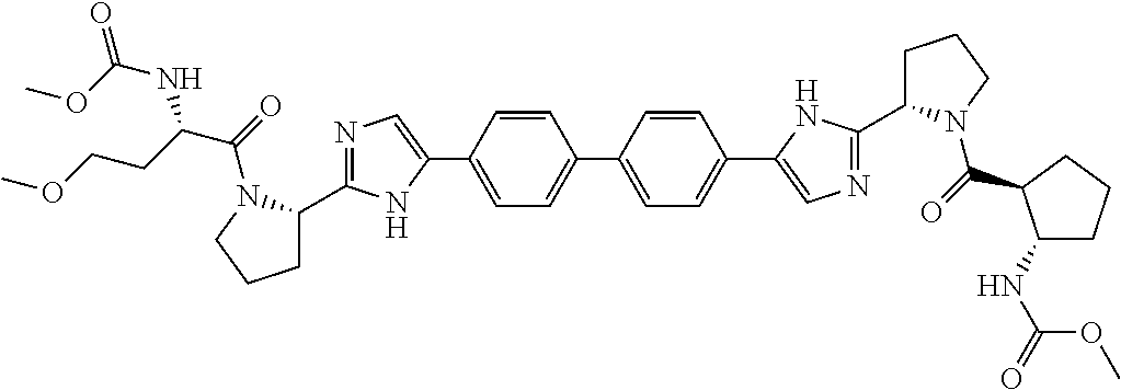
C1=CC(C2=CC=C(C3=CN=C(C4CCCN4C(=O)C(CCOC)NC(=O)OC)N3)C=C2)=CC=C1C1=CN=C(C2CCCN2C(=O)C2C(NC(=O)OC)CCC2)N1
